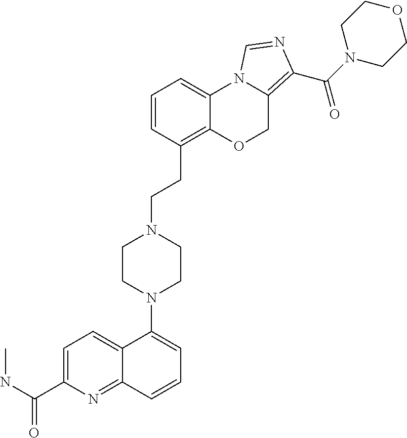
N(C(C1=CC=C2C(=N1)C=CC=C2N1CCN(CCC2=C3C(=CC=C2)N2C(=C(C(N4CCOCC4)=O)N=C2)CO3)CC1)=O)C
